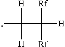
*C([H])([H])C([Rf])([Rf])[H]
